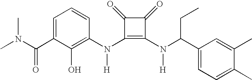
CN(C(C1=CC=CC(N(C2=C(N(C(C3=CC=C(C)C(C)=C3)CC)[H])C(=O)C2=O)[H])=C1O)=O)C
